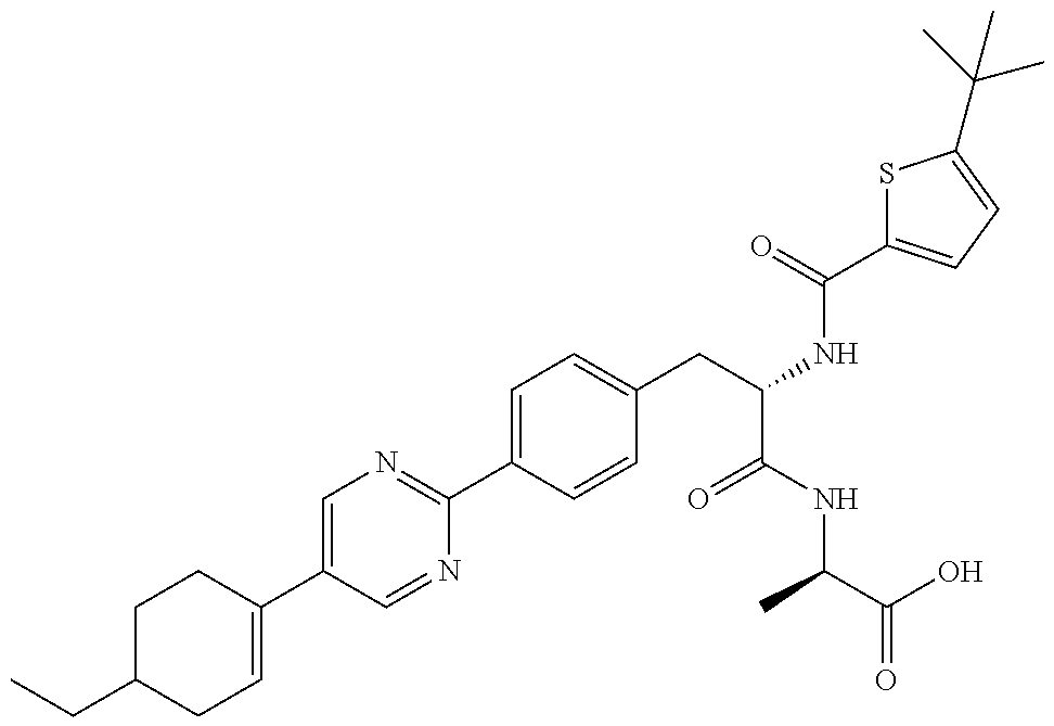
CCC1CC=C(C2=CN=C(C3=CC=C(CC(NC(=O)C4=CC=C(C(C)(C)C)S4)C(NC(C(=O)O)C)=O)C=C3)N=C2)CC1
